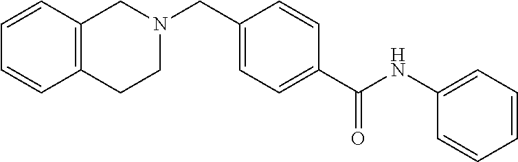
C1=CC2=C(C=C1)CCN(CC1=CC=C(C(NC3=CC=CC=C3)=O)C=C1)C2
